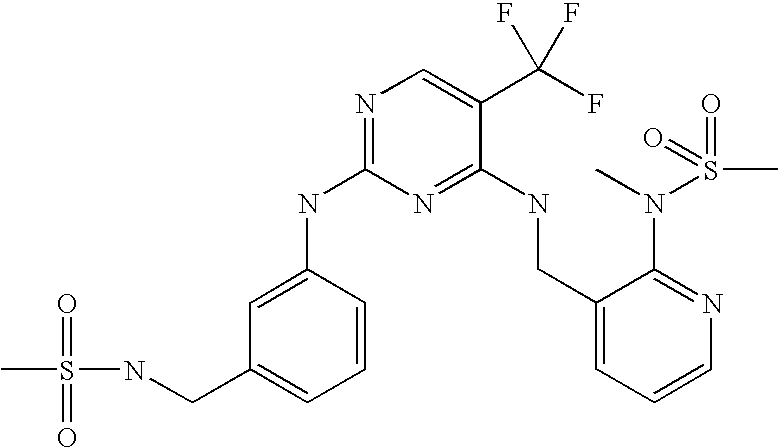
C1(CNC2=NC(NC3=CC(CNS(C)(=O)=O)=CC=C3)=NC=C2C(F)(F)F)=CC=CN=C1N(S(C)(=O)=O)C
